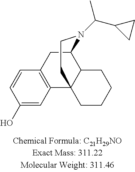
C1(O)=CC2=C(C=C1)CC1C3C2(CCN1C(C1CC1)C)CCCC3
